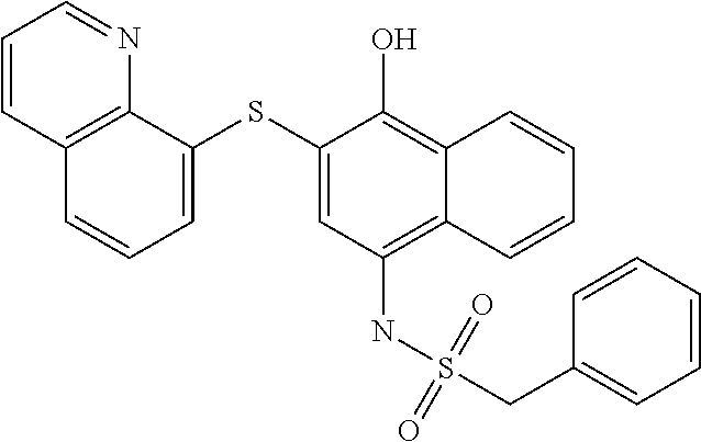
C12=C(NS(CC3=CC=CC=C3)(=O)=O)C=C(SC3=CC=CC4=C3N=CC=C4)C(O)=C1C=CC=C2
